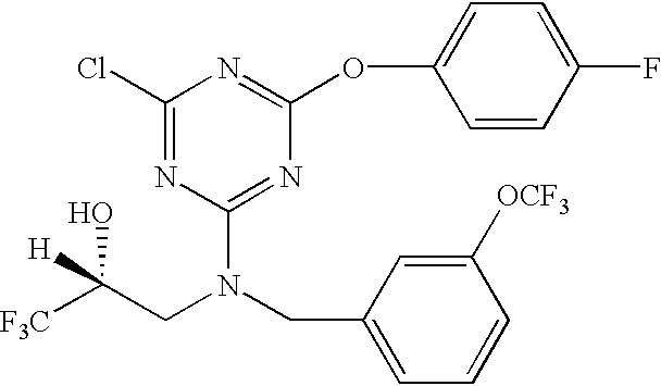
C1(Cl)=NC(N(CC2=CC=CC([OCF3])=C2)CC([F3C])([H])O)=NC(OC2=CC=C(F)C=C2)=N1
